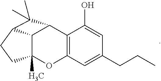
C12=C(C(O)=CC(CCC)=C1)C1C3C(C)(O2)CCC3C1(C)C
